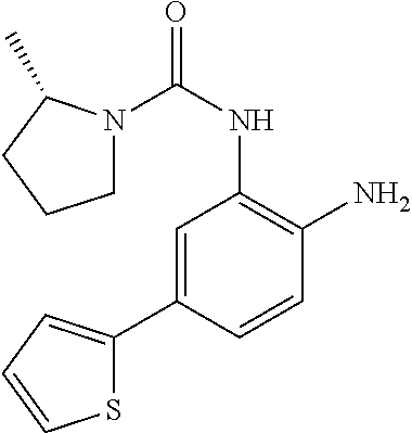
N1(C(NC2=C(N)C=CC(C3=CC=CS3)=C2)=O)CCCC1C
